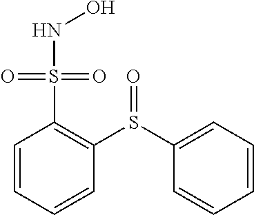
C1=CC=CC(S(C2=CC=CC=C2)=O)=C1S(=O)(=O)NO
